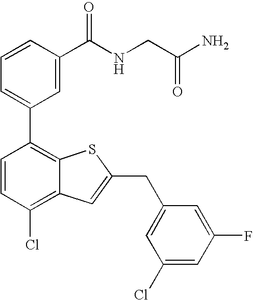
C1=CC(C(NCC(N)=O)=O)=CC(C2=C3C(=C(Cl)C=C2)C=C(CC2=CC(Cl)=CC(F)=C2)S3)=C1
